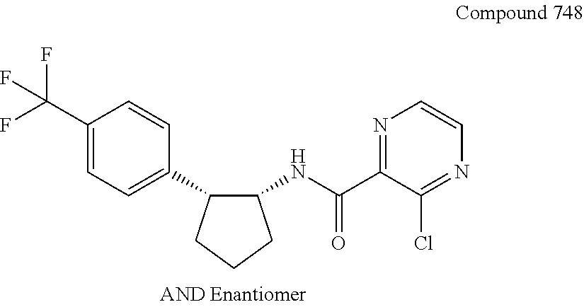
C1(C(F)(F)F)=CC=C(C2C(NC(C3=NC=CN=C3Cl)=O)CCC2)C=C1
